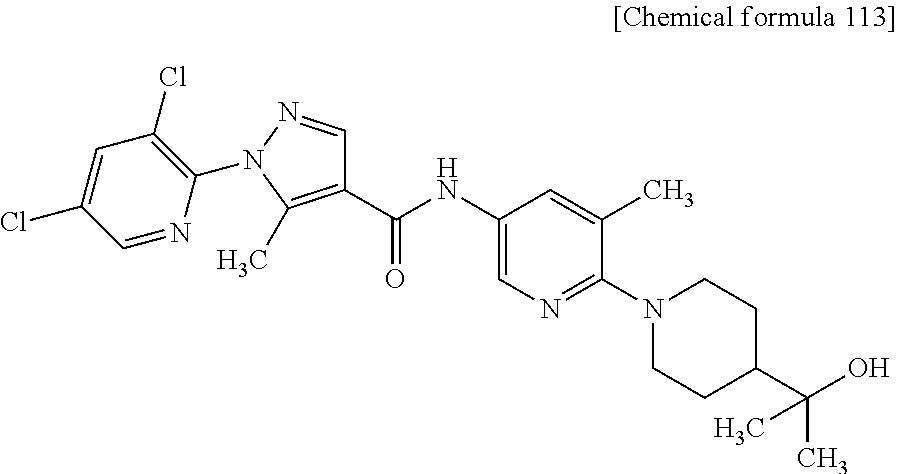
C1(Cl)=CC(Cl)=C(N2N=CC(C(NC3=CN=C(N4CCC(C(C)(O)C)CC4)C(C)=C3)=O)=C2C)N=C1
